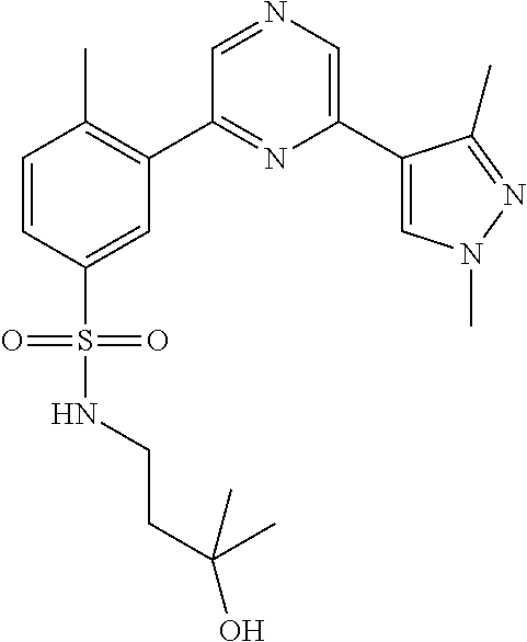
C1=CC(S(=O)(=O)NCCC(C)(O)C)=CC(C2=NC(C3=CN(C)N=C3C)=CN=C2)=C1C
